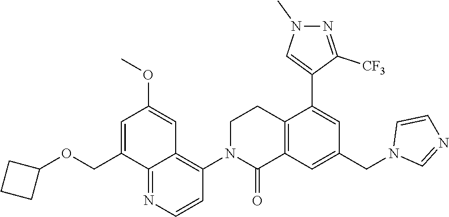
C1=C(COC2CCC2)C2=NC=CC(N3C(=O)C4=C(CC3)C(C3=CN(C)N=C3[CF3])=CC(CN3C=NC=C3)=C4)=C2C=C1OC
